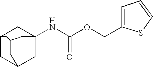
C12CC3CC(NC(OCC4=CC=CS4)=O)(C1)CC(C3)C2
